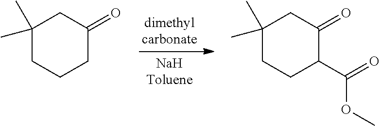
C1(C)(C)CCCC(=O)C1.C1(C)(C)CCC(C(OC)=O)C(=O)C1
